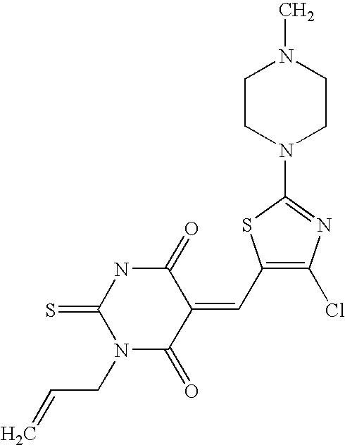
C1CN(C2=NC(Cl)=C(C=C3C(=O)NC(=S)N(CC=C)C3=O)S2)CCN1C
